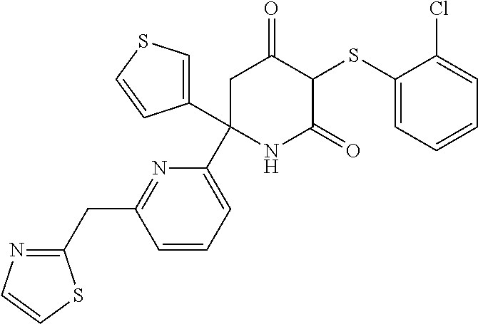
C1(SC2C(=O)CC(C3=CC=CC(CC4=NC=CS4)=N3)(C3=CSC=C3)NC2=O)=CC=CC=C1Cl
